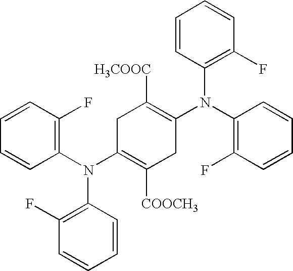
C1C([H3COOC])=C(N(C2=C(F)C=CC=C2)C2=C(F)C=CC=C2)CC([COOCH3])=C1N(C1=C(F)C=CC=C1)C1=C(F)C=CC=C1
